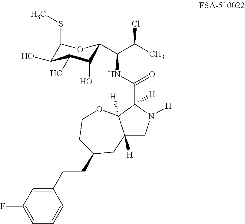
C1(SC)C(O)C(O)C(O)C(C(C(Cl)C)NC(=O)C2([H])N([H])CC3([H])C2([H])OCCC(CCC2=CC(F)=CC=C2)C3)O1
